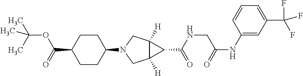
C1(C(=O)OC(C)(C)C)CCC(N2CC3([H])C([H])(C2)C3C(=O)NCC(=O)NC2=CC(C(F)(F)F)=CC=C2)CC1
